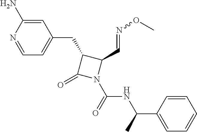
C1(N)=CC(CC2C(=O)N(C(NC(C3=CC=CC=C3)C)=O)C2C=NOC)=CC=N1
